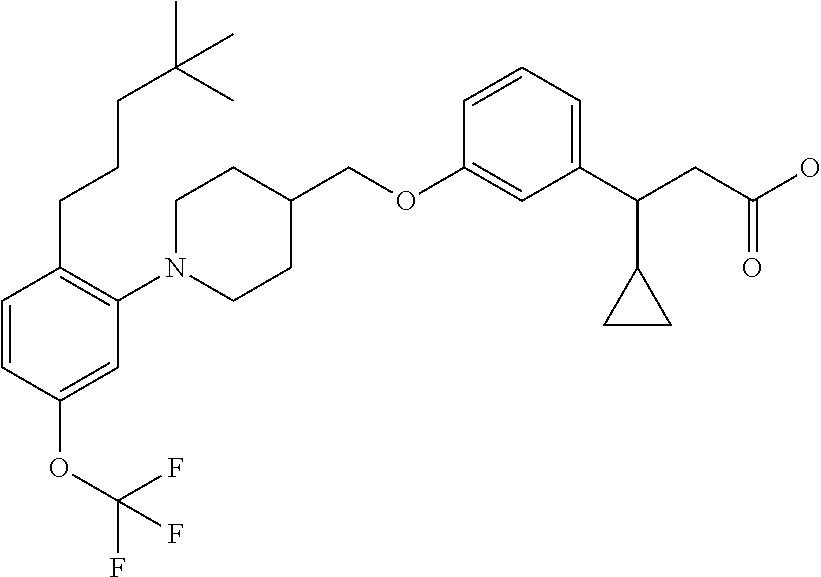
C1(OCC2CCN(C3=C(CCCC(C)(C)C)C=CC(OC(F)(F)F)=C3)CC2)=CC(C(CC(O)=O)C2CC2)=CC=C1
